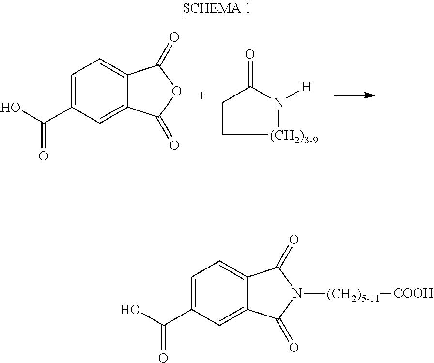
C1=C(C(O)=O)C=C2C(=C1)C(=O)OC2=O.C1C(=O)N([H])[(CH2)3-9]C1.C1=C(C(O)=O)C=C2C(=C1)C(=O)N([(CH2)5-11][COOH])C2=O
